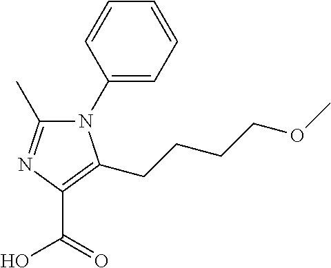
N1(C2=CC=CC=C2)C(C)=NC(C(=O)O)=C1CCCCOC
